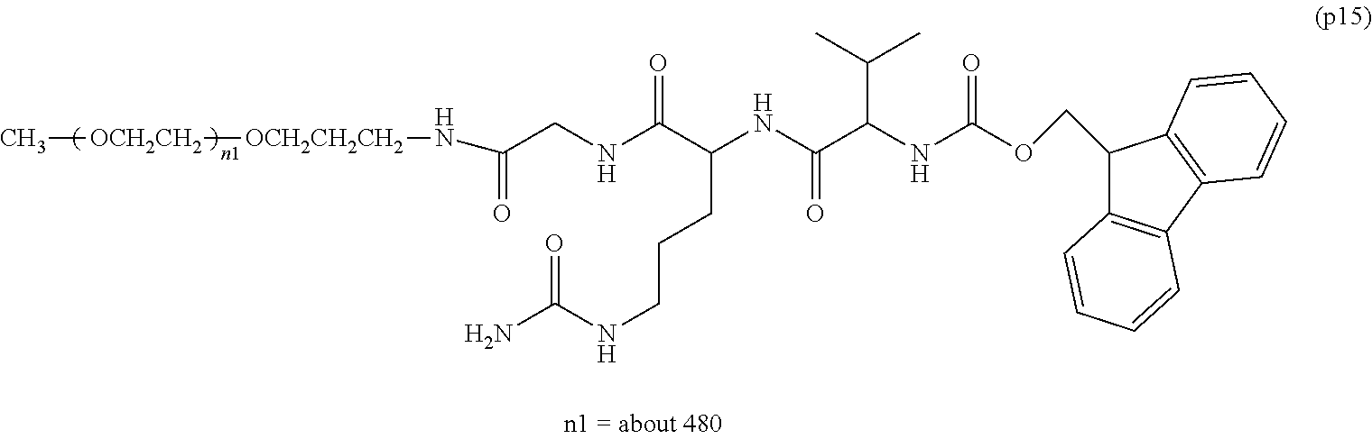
[OCH2CH2CH2]([OCH2CH2]C)NC(CNC(C(NC(C(NC(OCC1C2=C(C3=C1C=CC=C3)C=CC=C2)=O)C(C)C)=O)CCCNC(N)=O)=O)=O
